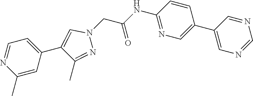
C1(C2=CN=C(NC(=O)CN3C=C(C4=CC=NC(C)=C4)C(C)=N3)C=C2)=CN=CN=C1
